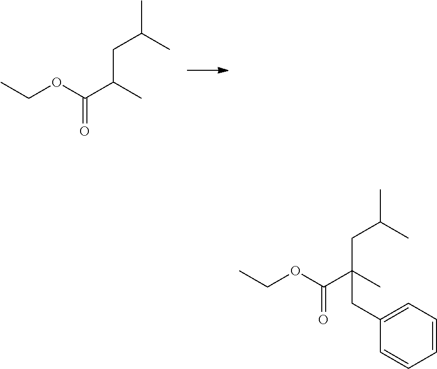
C(=O)(OCC)C(C)CC(C)C.C(CC(C(=O)OCC)(C)CC1=CC=CC=C1)(C)C
